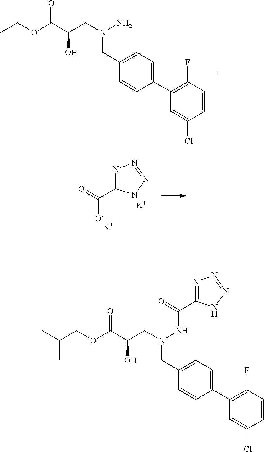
C1=C(Cl)C=CC(F)=C1C1=CC=C(CN(CC(C(OCC)=O)O)N)C=C1.[O-]C(C1=NN=N[N-]1)=O.[K].[K].C1=C(Cl)C=CC(F)=C1C1=CC=C(CN(CC(C(OCC(C)C)=O)O)NC(C2=NN=NN2)=O)C=C1
